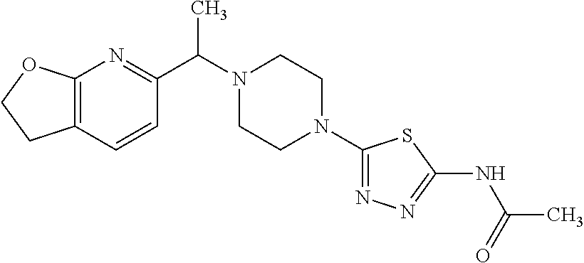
C12=C(C=CC(C(C)N3CCN(C4=NN=C(NC(C)=O)S4)CC3)=N1)CCO2
